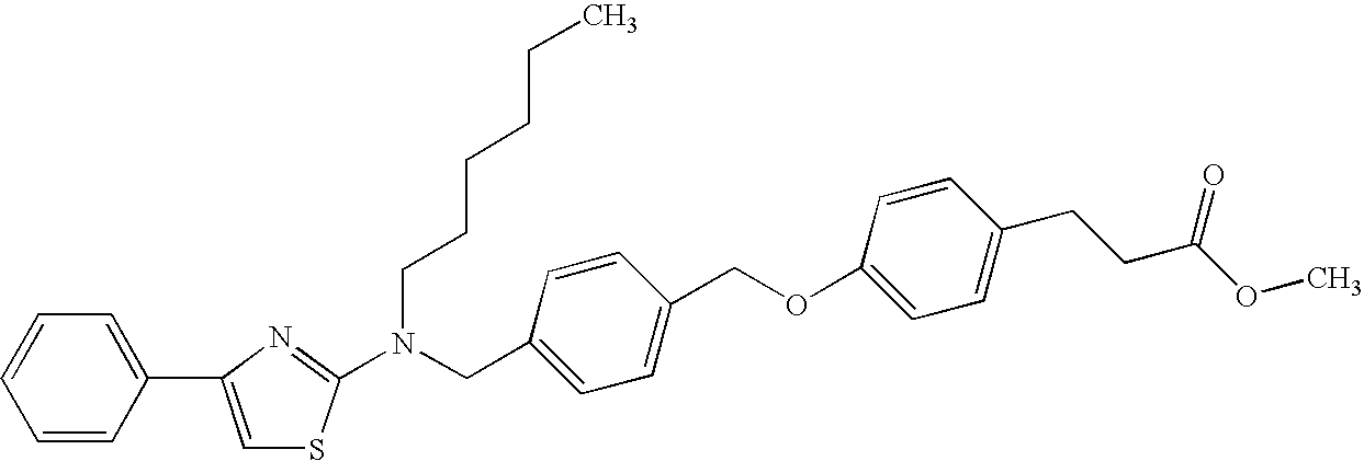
C1=CC(C2=CSC(N(CC3=CC=C(COC4=CC=C(CCC(OC)=O)C=C4)C=C3)CCCCCC)=N2)=CC=C1
